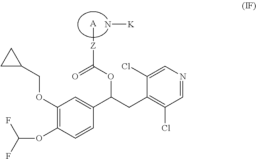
N[K].C1(OCC2CC2)=C(OC(F)F)C=CC(C(CC2=C(Cl)C=NC=C2Cl)OC([Z][A])=O)=C1
